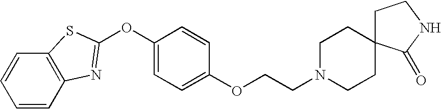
C1=CC2=C(C=C1)SC(OC1=CC=C(OCCN3CCC4(CC3)CCNC4=O)C=C1)=N2
